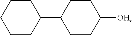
C1CC(C2CCC([OH])CC2)CCC1
